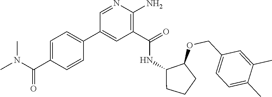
C1=NC(N)=C(C(=O)NC2C(OCC3=CC=C(C)C(C)=C3)CCC2)C=C1C1=CC=C(C(=O)N(C)C)C=C1
